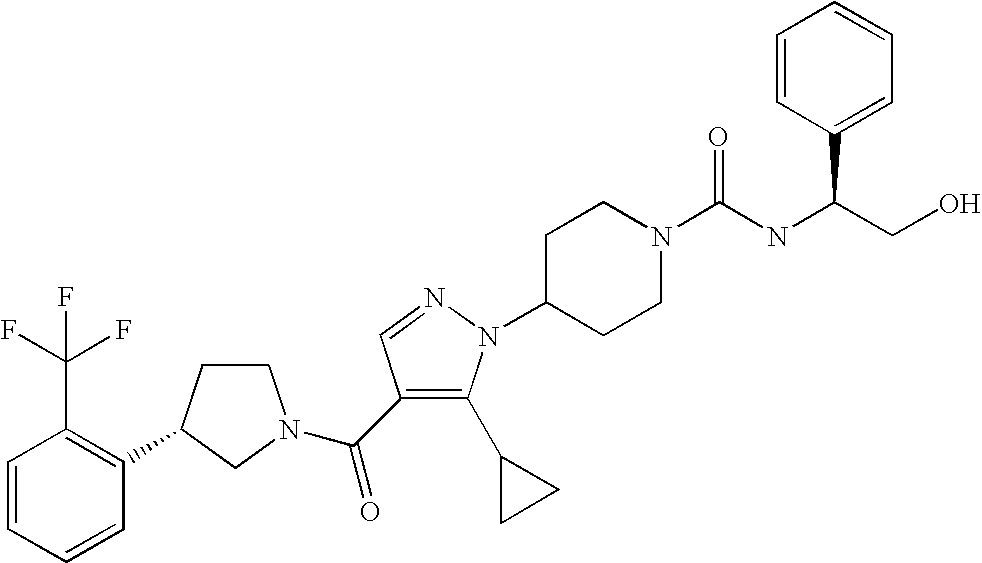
C1=CC=CC(C2CCN(C(=O)C3=C(C4CC4)N(C4CCN(C(NC(CO)C5=CC=CC=C5)=O)CC4)N=C3)C2)=C1C(F)(F)F
